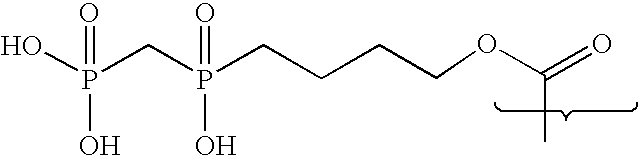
C(=O)(C)OCCCCP(CP(O)(O)=O)(O)=O
